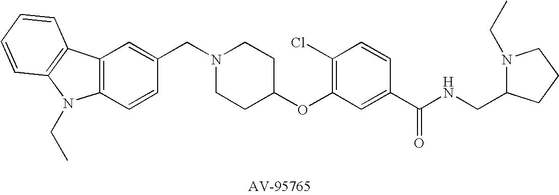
C1(CN2CCC(OC3=C(Cl)C=CC(C(NCC4N(CC)CCC4)=O)=C3)CC2)=CC2=C(C=C1)N(CC)C1=C2C=CC=C1
